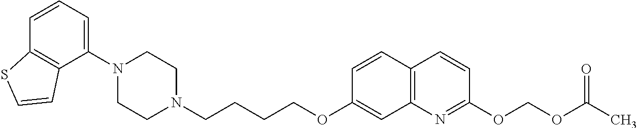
C1=CC2=C(C(N3CCN(CCCCOC4=CC5=C(C=C4)C=CC(OCOC(C)=O)=N5)CC3)=C1)C=CS2
